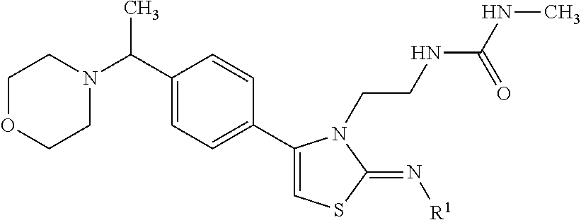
C1(C(N2CCOCC2)C)=CC=C(C2=CSC(=N[R1])N2CCNC(NC)=O)C=C1
